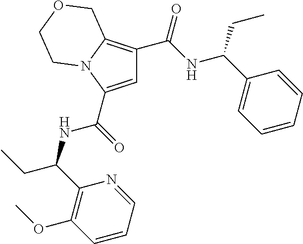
C1=C(C(=O)NC(CC)C2=C(OC)C=CC=N2)N2C(=C1C(NC(C1=CC=CC=C1)CC)=O)COCC2
